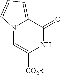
N12C=C([CO2R])NC(=O)C1=CC=C2
